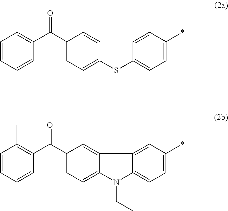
C1=CC=CC(C(C2=CC=C(SC3=CC=C(*)C=C3)C=C2)=O)=C1.C1=CC=CC(C(C2=CC=C3C(=C2)C2=CC(*)=CC=C2N3CC)=O)=C1C
